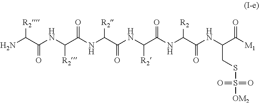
[R2]C(C(NC(C(NC(C(NC(C(NC(C(NC(C([M1])=O)CSS([OM2])(=O)=O)=O)[R2])=O)[R2])=O)[R2])=O)[R2])=O)N
